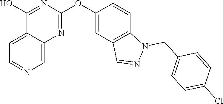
C12=CC=NC=C1N=C(OC1=CC3=C(C=C1)N(CC1=CC=C(Cl)C=C1)N=C3)N=C2O
